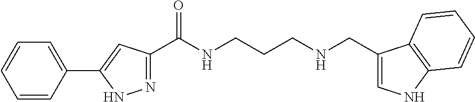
C1=CC(C2=CC(C(NCCCNCC3=CNC4=C3C=CC=C4)=O)=NN2)=CC=C1
